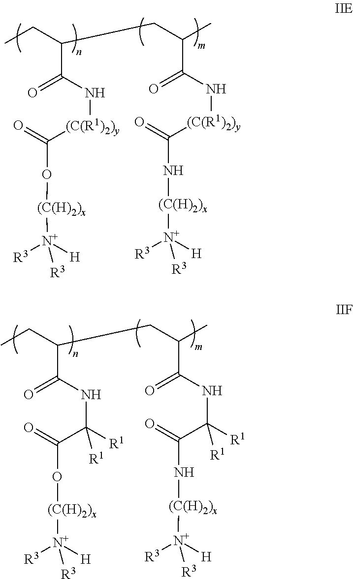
CCC(CC(C(N[(C(R1)2)y]C(=O)N[(C(H)2)x][N+]([R3])([H])[R3])=O)C)C(N[(C(R1)2)y]C(=O)O[(C(H)2)x][N+]([R3])([H])[R3])=O.CCC(CC(C(NC(C(=O)N[(C(H)2)x][N+]([R3])([H])[R3])([R1])[R1])=O)C)C(NC(C(=O)O[(C(H)2)x][N+]([R3])([H])[R3])([R1])[R1])=O
